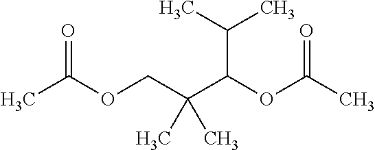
CC(OCC(C(OC(C)=O)C(C)C)(C)C)=O
